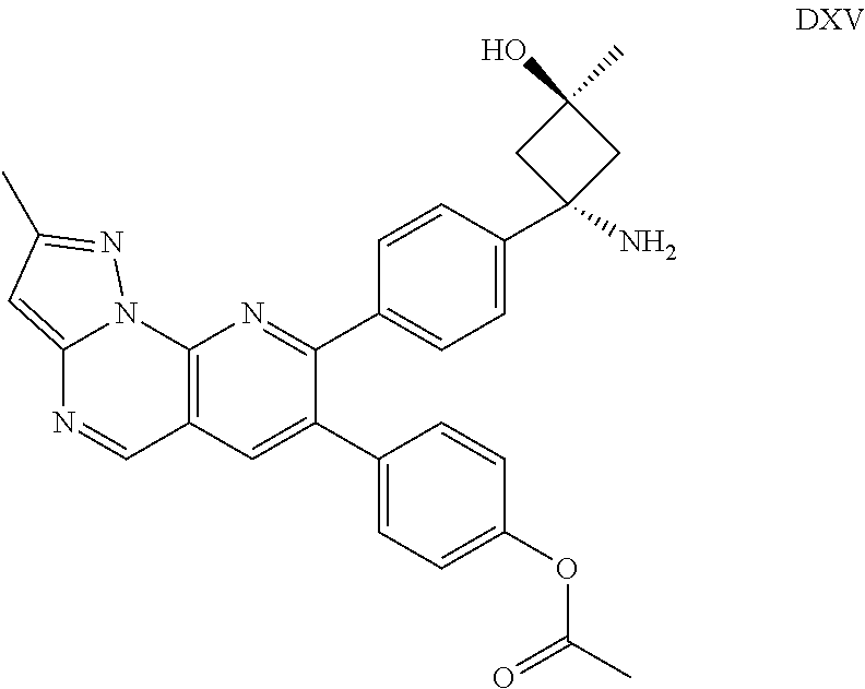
C12=CC(C)=NN1C1=C(C=N2)C=C(C2=CC=C(OC(=O)C)C=C2)C(C2=CC=C(C3(N)CC(O)(C)C3)C=C2)=N1
